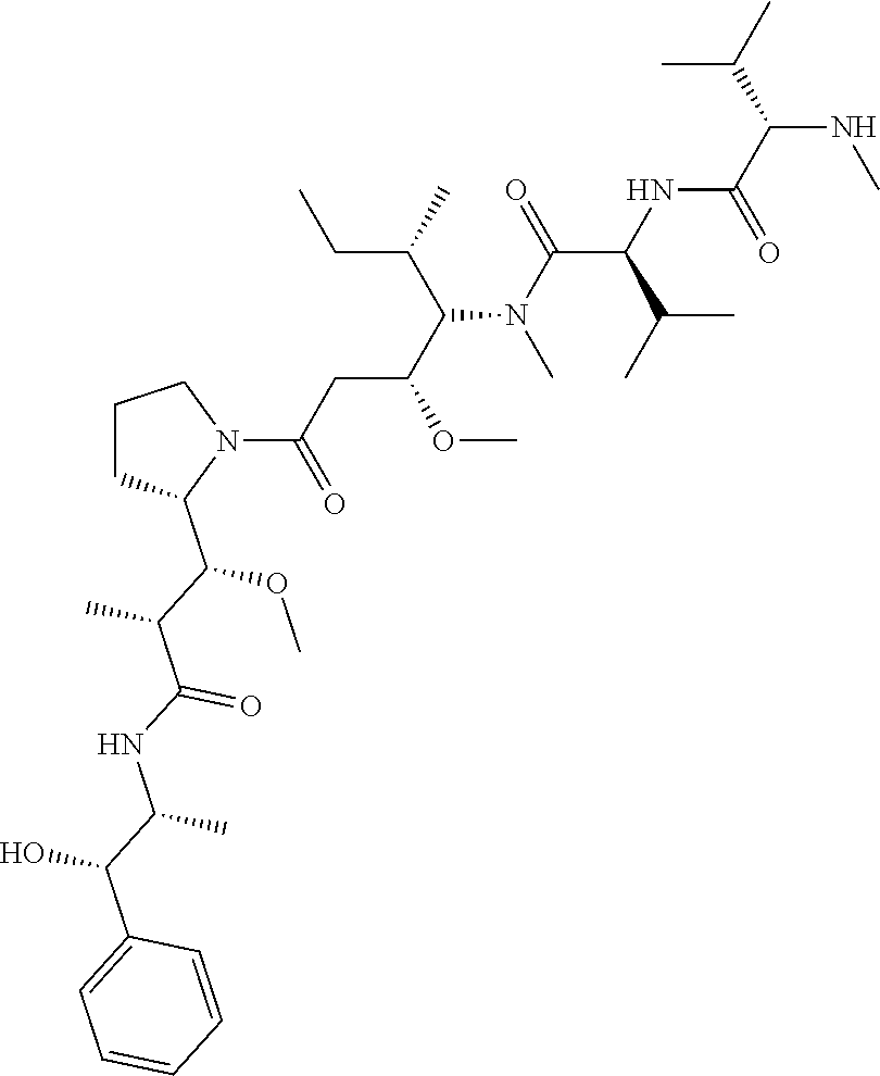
C(NC)(C(NC(C(N(C(C(CC(N1CCCC1C(OC)C(C)C(=O)NC(C)C(O)C1=CC=CC=C1)=O)OC)C(C)CC)C)=O)C(C)C)=O)C(C)C
